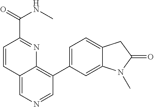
C1=CC2=CN=CC(C3=CC=C4C(=C3)N(C)C(=O)C4)=C2N=C1C(NC)=O
